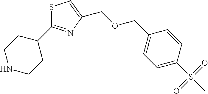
S1C(C2CCNCC2)=NC(COCC2=CC=C(S(C)(=O)=O)C=C2)=C1
